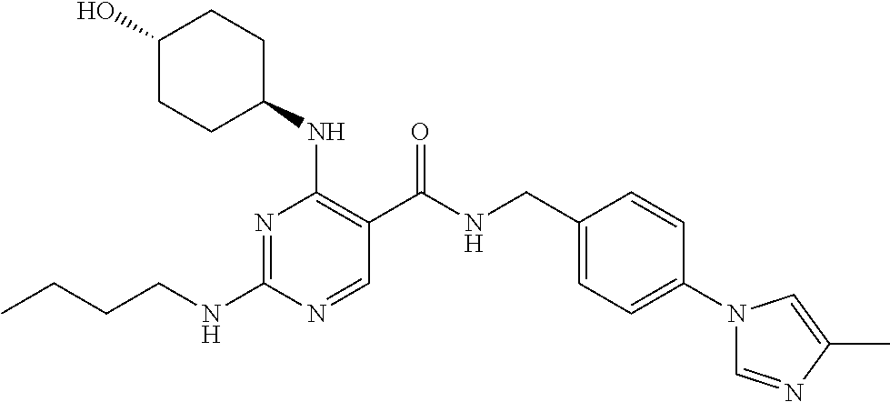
CCCCNC1=NC(NC2CCC(O)CC2)=C(C(NCC2=CC=C(N3C=NC(C)=C3)C=C2)=O)C=N1
